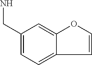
C1(CN)=CC=C2C(=C1)OC=C2
